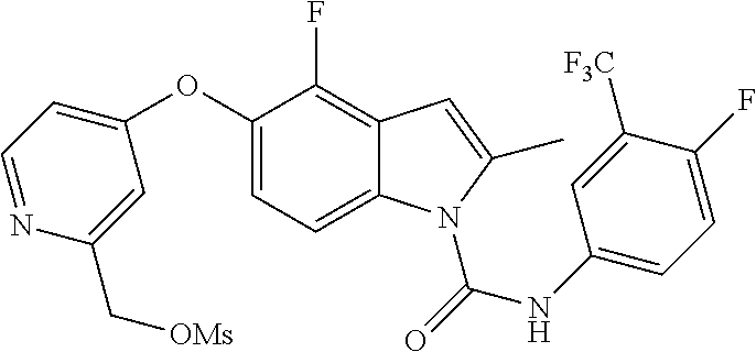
C1(OC2=CC=NC(C[OMs])=C2)=CC=C2C(=C1F)C=C(C)N2C(=O)NC1=CC=C(F)C([F3C])=C1
